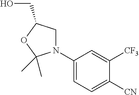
N1(C2=CC=C([CN])C([CF3])=C2)CC(CO)OC1(C)C
